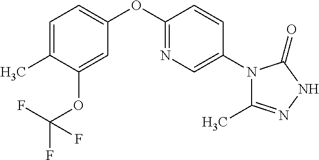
C1=C(C)C(OC(F)(F)F)=CC(OC2=NC=C(N3C(C)=NNC3=O)C=C2)=C1
